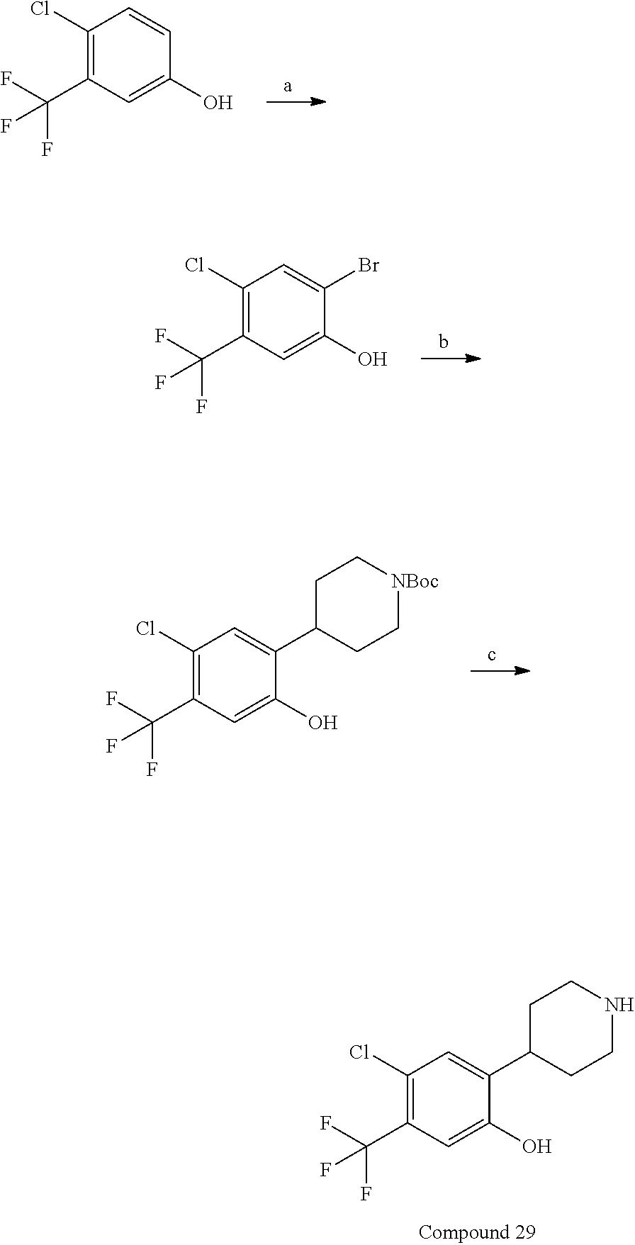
C1(Cl)=C(C(F)(F)F)C=C(O)C(C2CCNCC2)=C1.C1(Cl)=C(C(F)(F)F)C=C(O)C=C1.C1(Cl)=C(C(F)(F)F)C=C(O)C(Br)=C1.C1(Cl)=C(C(F)(F)F)C=C(O)C(C2CC[NBoc]CC2)=C1
